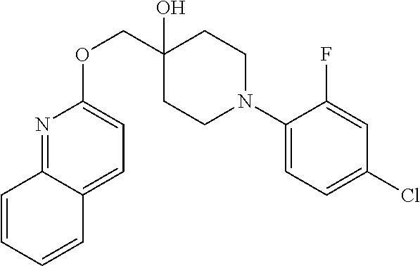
C1(N2CCC(O)(COC3=CC=C4C(=N3)C=CC=C4)CC2)=CC=C(Cl)C=C1F
